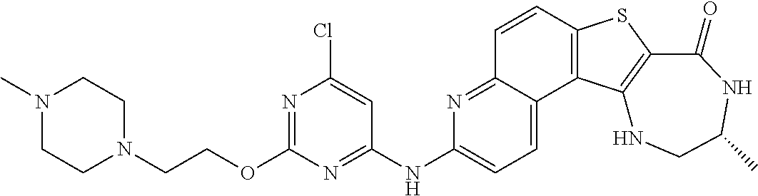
C1=CC2=C(C3=CC=C(NC4=NC(OCCN5CCN(C)CC5)=NC(Cl)=C4)N=C13)C1=C(S2)C(=O)NC(C)CN1
